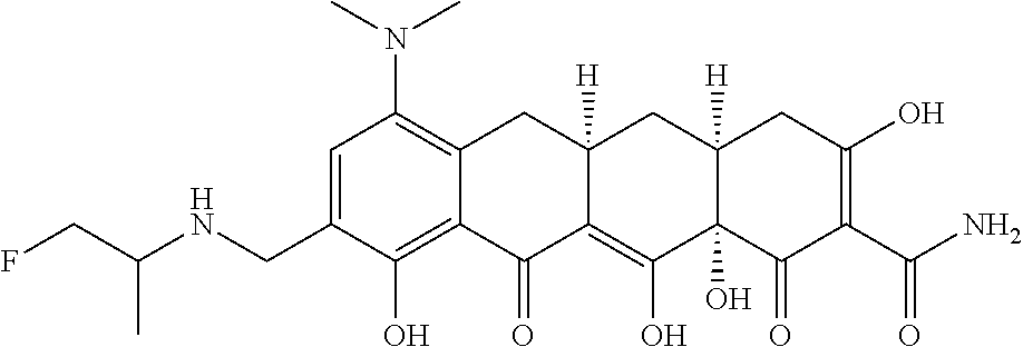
C1=C(CNC(CF)C)C(O)=C2C(=C1N(C)C)CC1([H])C(=C(O)C3(O)C([H])(C1)CC(O)=C(C(N)=O)C3=O)C2=O
